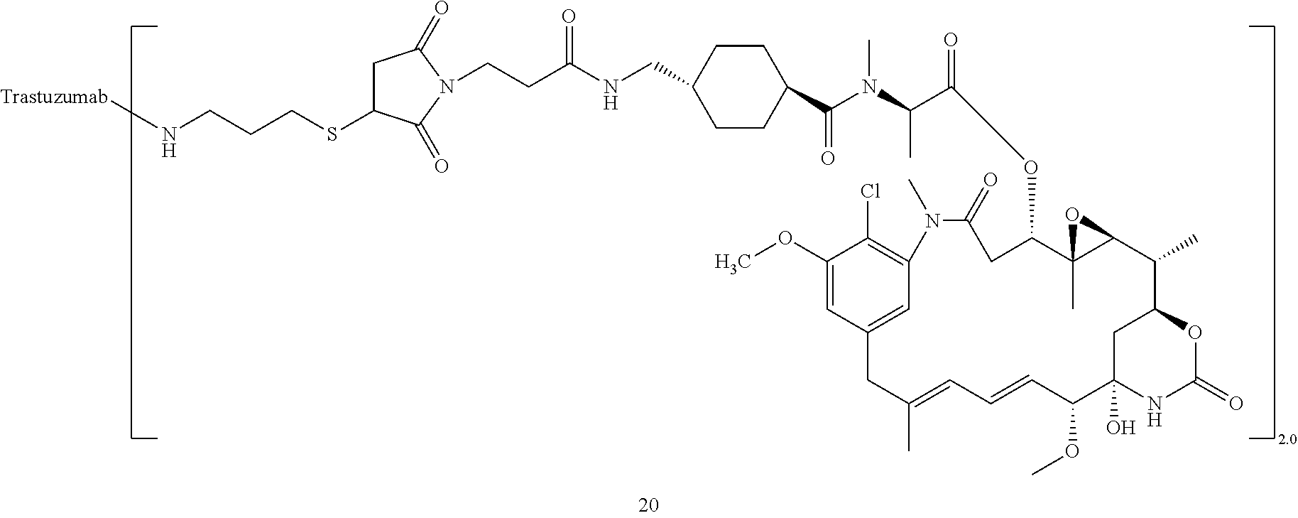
[Trastuzumab]NCCCSC1CC(=O)N(CCC(NCC2CCC(C(N(C)C(C)C(=O)OC3CC(=O)N(C)C4=C(Cl)C(OC)=CC(=C4)CC(C)=CC=CC(OC)C4(O)NC(=O)OC(C4)C(C)C4C3(C)O4)=O)CC2)=O)C1=O
